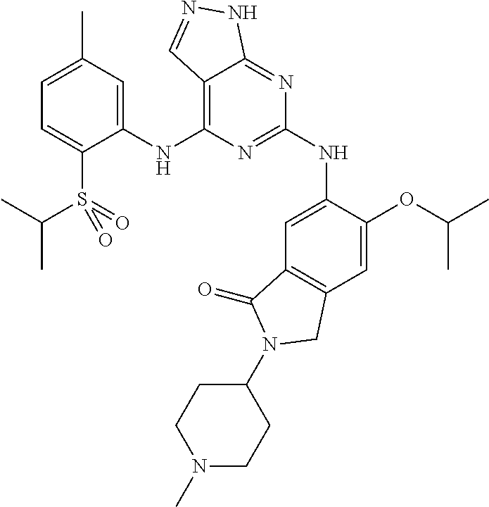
C1(NC2=C3C(=NC(NC4=CC5=C(C=C4OC(C)C)CN(C4CCN(C)CC4)C5=O)=N2)NN=C3)=CC(C)=CC=C1S(=O)(=O)C(C)C
